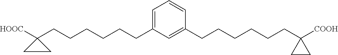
C(CCCCC1=CC=CC(CCCCCCC2([COOH])CC2)=C1)CC1([HOOC])CC1
